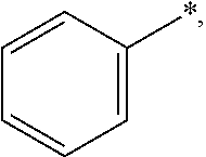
C1=CC=C(*)C=C1
